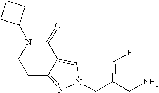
C1CC2=NN(CC(CN)=CF)C=C2C(=O)N1C1CCC1
